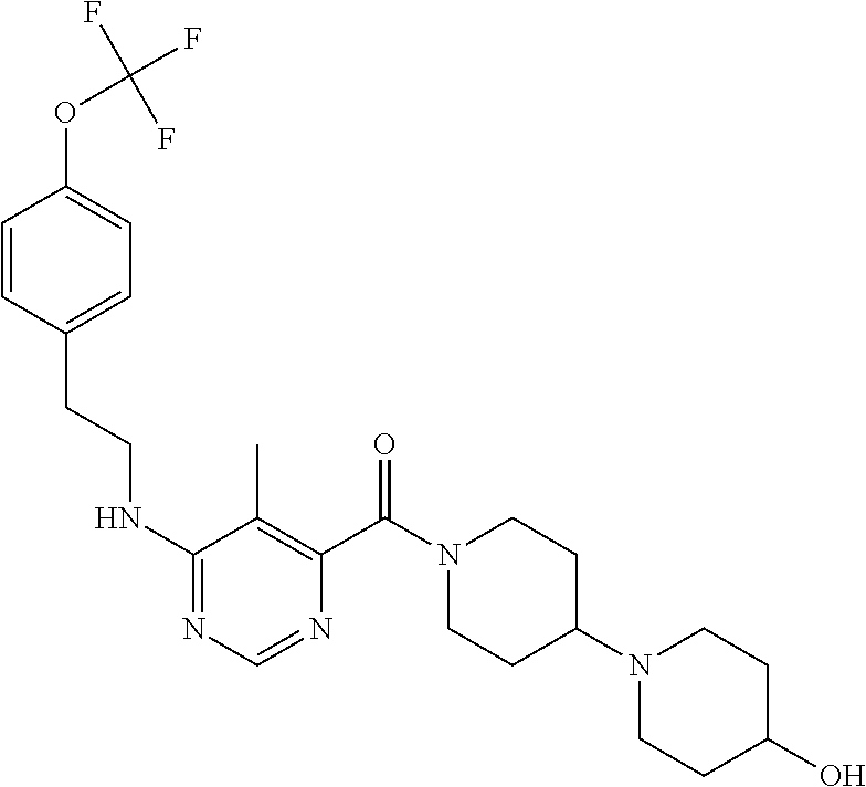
N1=C(NCCC2=CC=C(OC(F)(F)F)C=C2)C(C)=C(C(N2CCC(N3CCC(O)CC3)CC2)=O)N=C1
